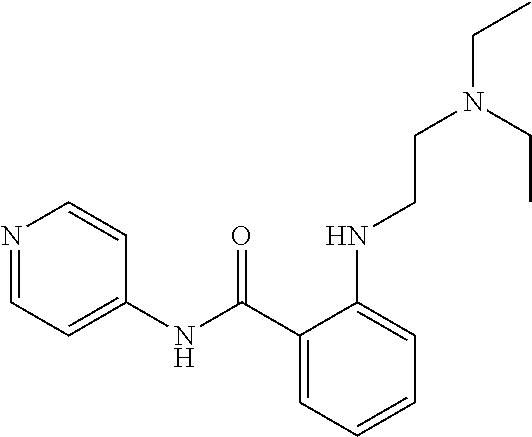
C1=CC=C(C(NC2=CC=NC=C2)=O)C(NCCN(CC)CC)=C1
